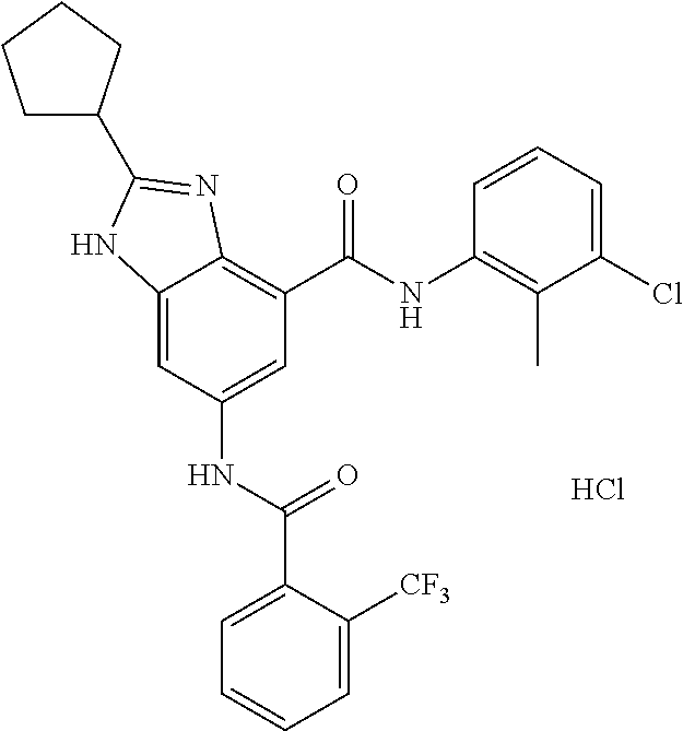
Cl.C12=CC(NC(C3=CC=CC=C3[CF3])=O)=CC(C(NC3=C(C)C(Cl)=CC=C3)=O)=C1N=C(C1CCCC1)N2
